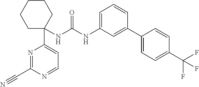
N1=C(C#N)N=CC=C1C1(NC(NC2=CC=CC(C3=CC=C(C(F)(F)F)C=C3)=C2)=O)CCCCC1
